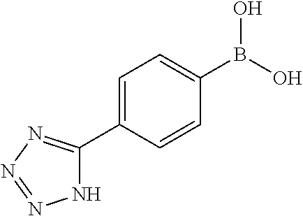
N1N=NN=C1C1=CC=C(B(O)O)C=C1
